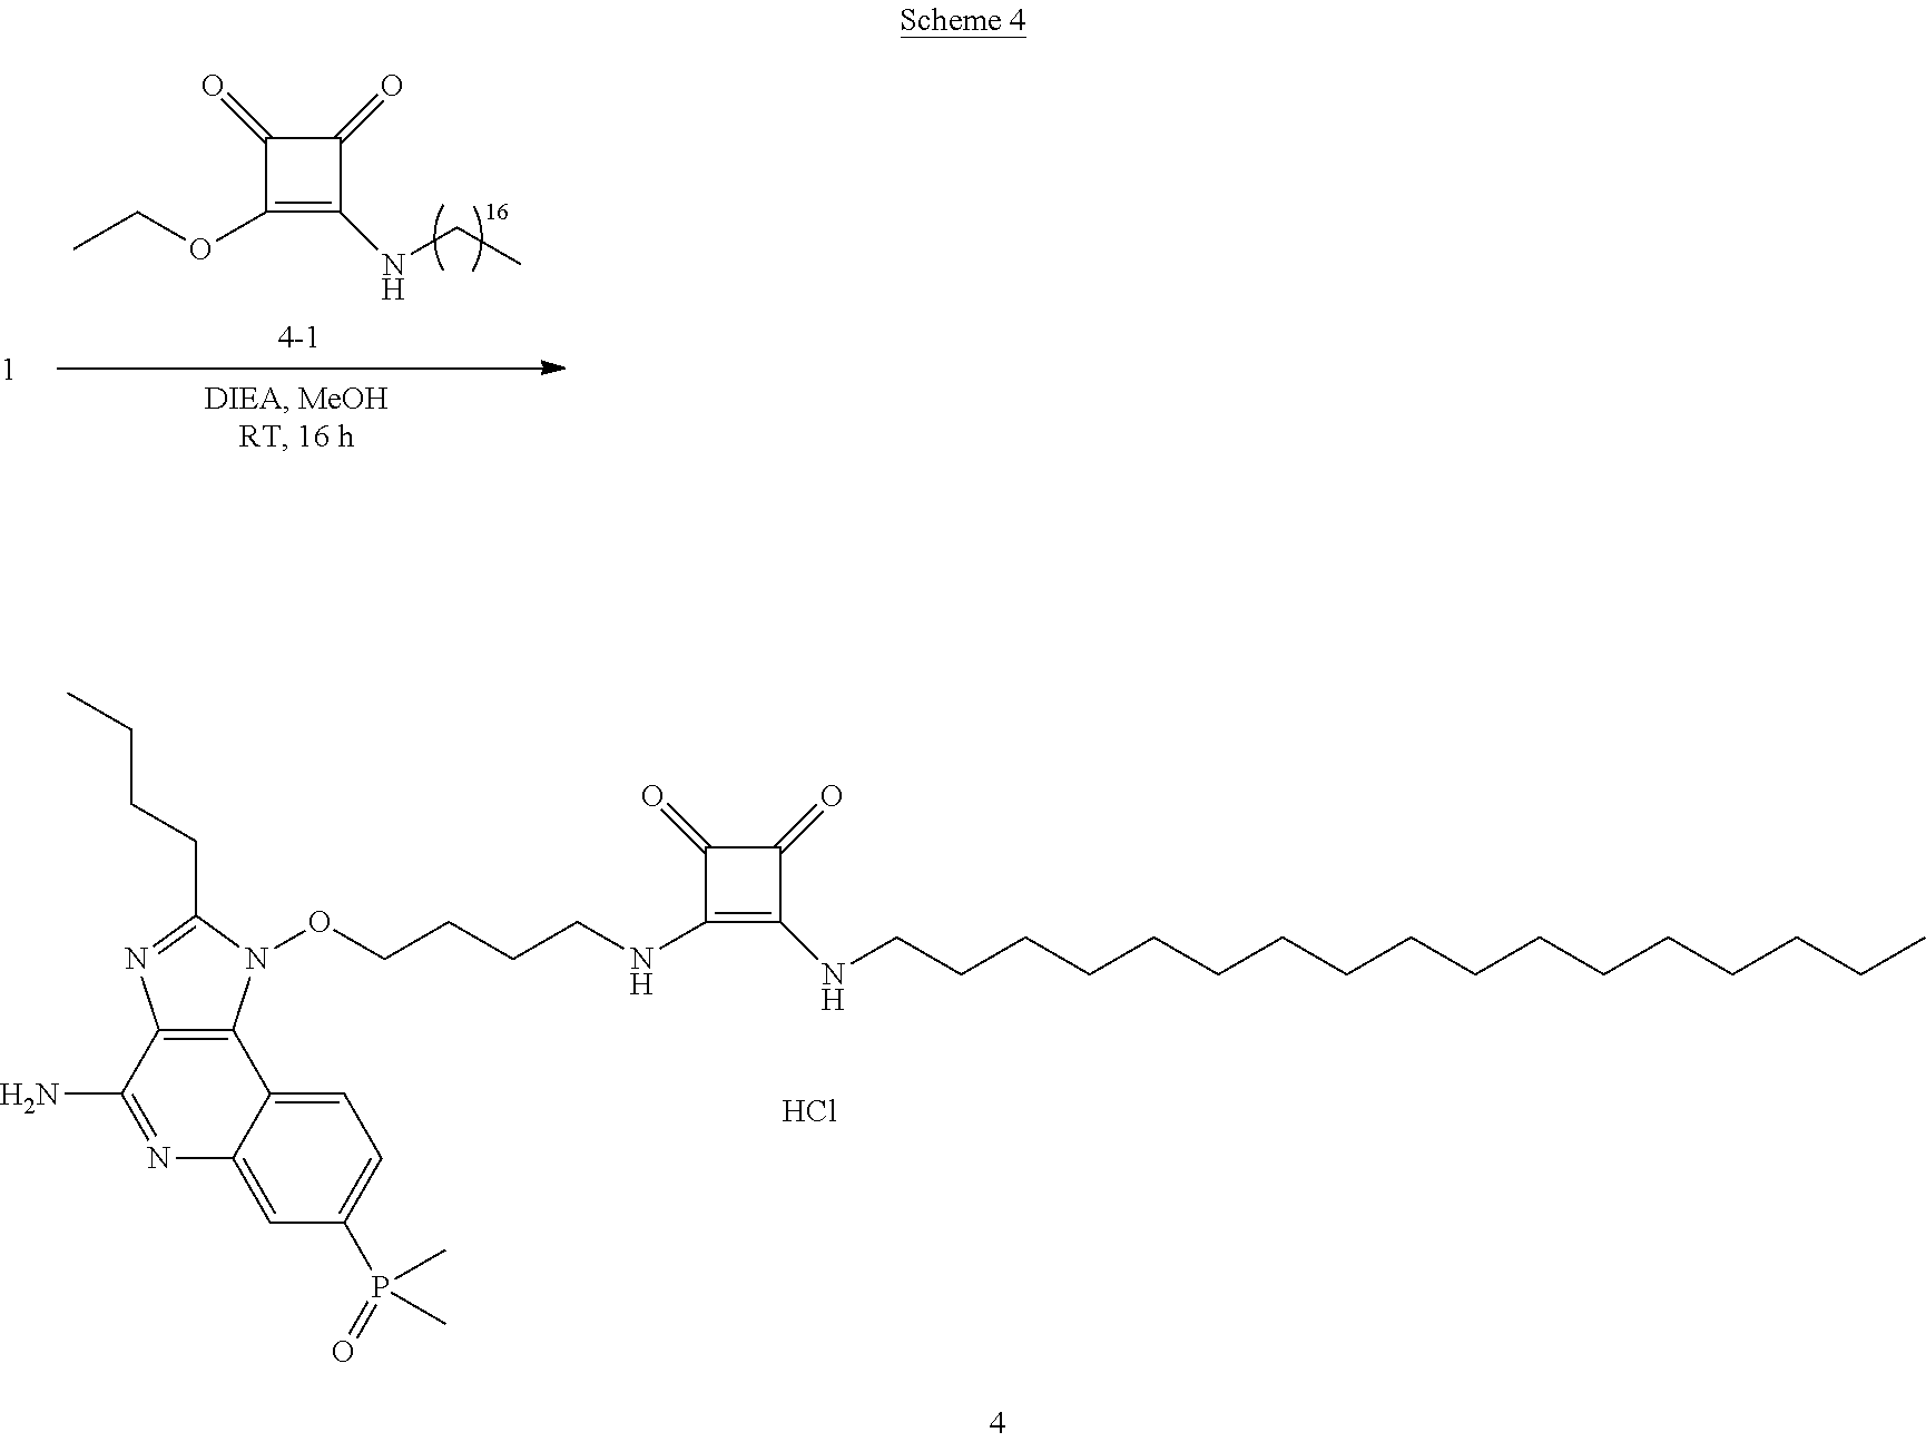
C1(=O)C(OCC)=C(NCC)C1=O.C1(=O)C(NCCCCON2C3=C(N=C2CCCC)C(N)=NC2=CC(P(C)(=O)C)=CC=C32)=C(NCCCCCCCCCCCCCCCCC)C1=O.Cl
